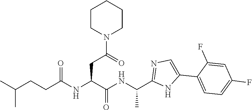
C(C(=O)NC(C1=NC=C(C2=CC=C(F)C=C2F)N1)C)(NC(CCC(C)C)=O)CC(=O)N1CCCCC1
